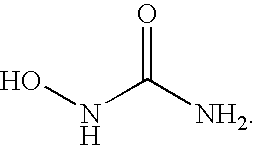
ONC([NH2])=O
